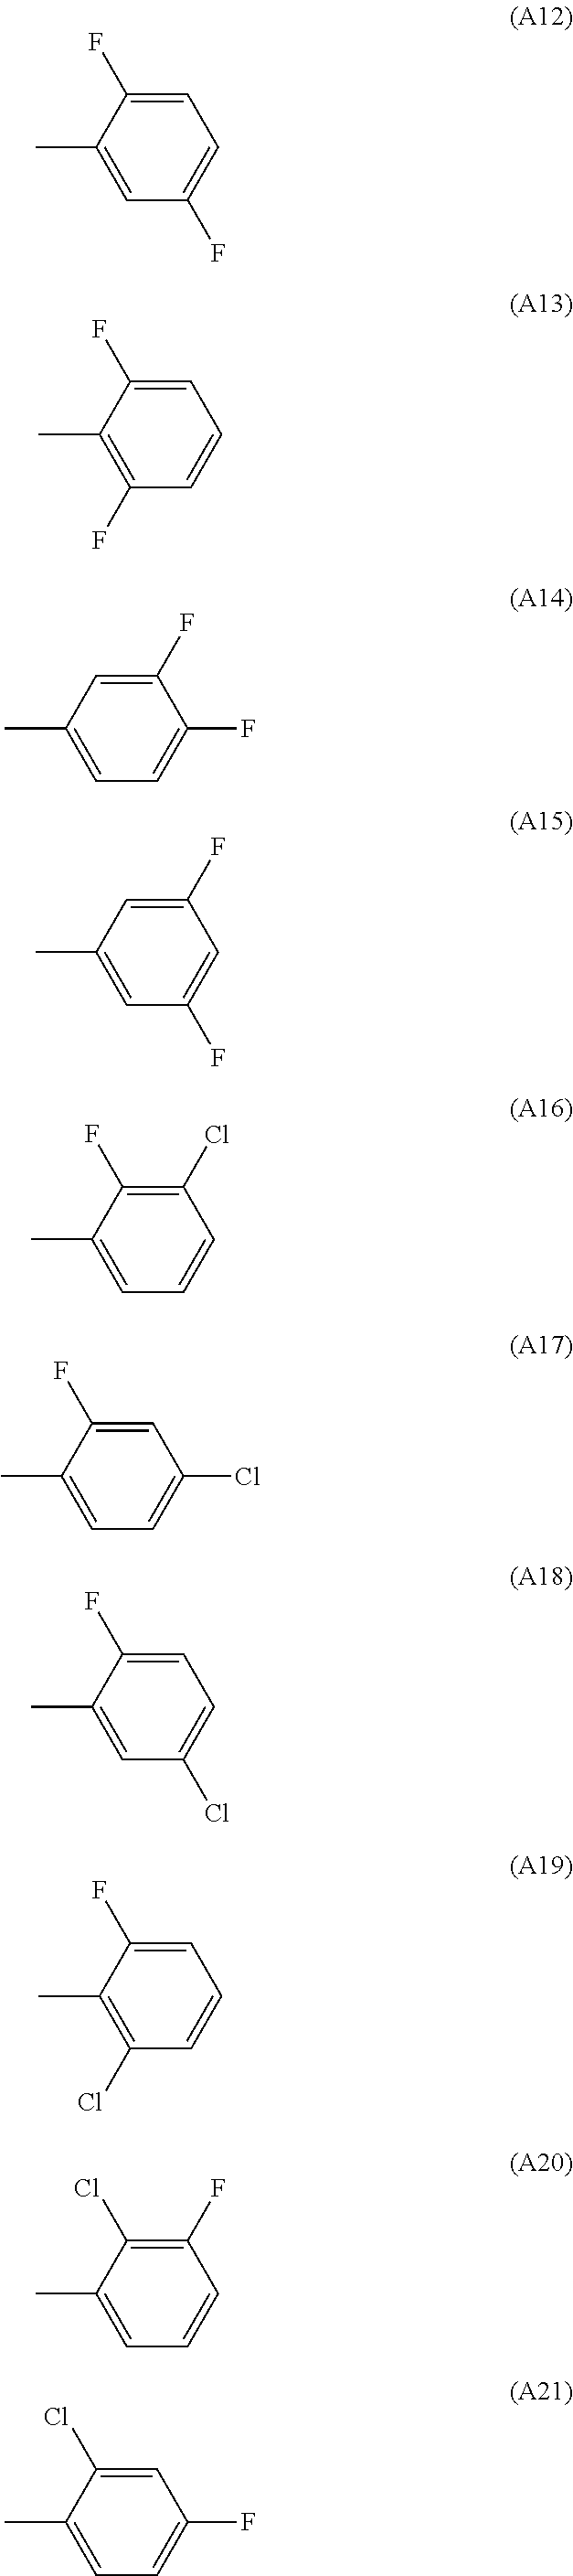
C1=C(F)C(C)=CC(F)=C1.C1=C(F)C(C)=C(F)C=C1.C1(F)=CC(C)=CC=C1F.C1(F)=CC(C)=CC(F)=C1.C1(Cl)=C(F)C(C)=CC=C1.C1=C(F)C(C)=CC=C1Cl.C1=C(F)C(C)=CC(Cl)=C1.C1=C(F)C(C)=C(Cl)C=C1.C1(F)=C(Cl)C(C)=CC=C1.C1=C(Cl)C(C)=CC=C1F
